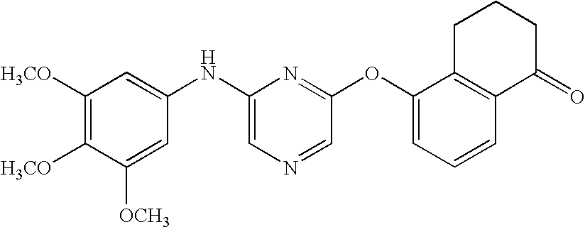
C1([H3CO])=C([H3CO])C([OCH3])=CC(NC2=CN=CC(OC3=CC=CC4=C3CCCC4=O)=N2)=C1
